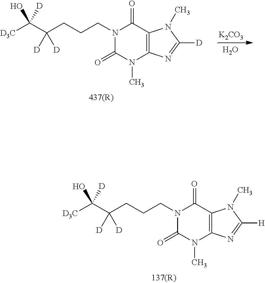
[D3C]C(C(CCCN1C(=O)N(C)C2=C(C1=O)N(C)C([H])=N2)([D])[D])(O)[D].[D3C]C(C(CCCN1C(=O)N(C)C2=C(C1=O)N(C)C([D])=N2)([D])[D])(O)[D].[K2CO3].O
